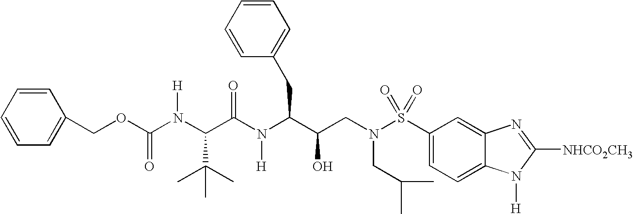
N([H])(C(C(N(C(C(CN(S(C1=CC=C2C(=C1)N=C([NHCO2CH3])N2[H])(=O)=O)CC(C)C)O)CC1=CC=CC=C1)[H])=O)C(C)(C)C)C(=O)OCC1=CC=CC=C1
